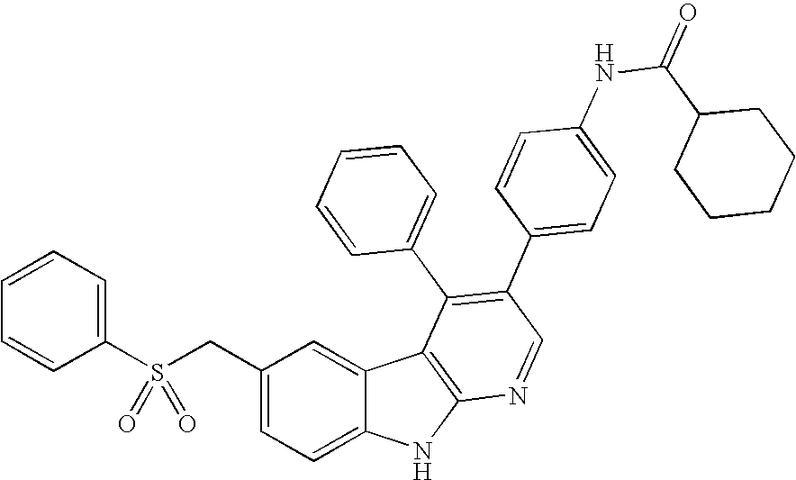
S(CC1=CC=C2C(=C1)C1=C(N2)N=CC(C2=CC=C(NC(=O)C3CCCCC3)C=C2)=C1C1=CC=CC=C1)(C1=CC=CC=C1)(=O)=O
